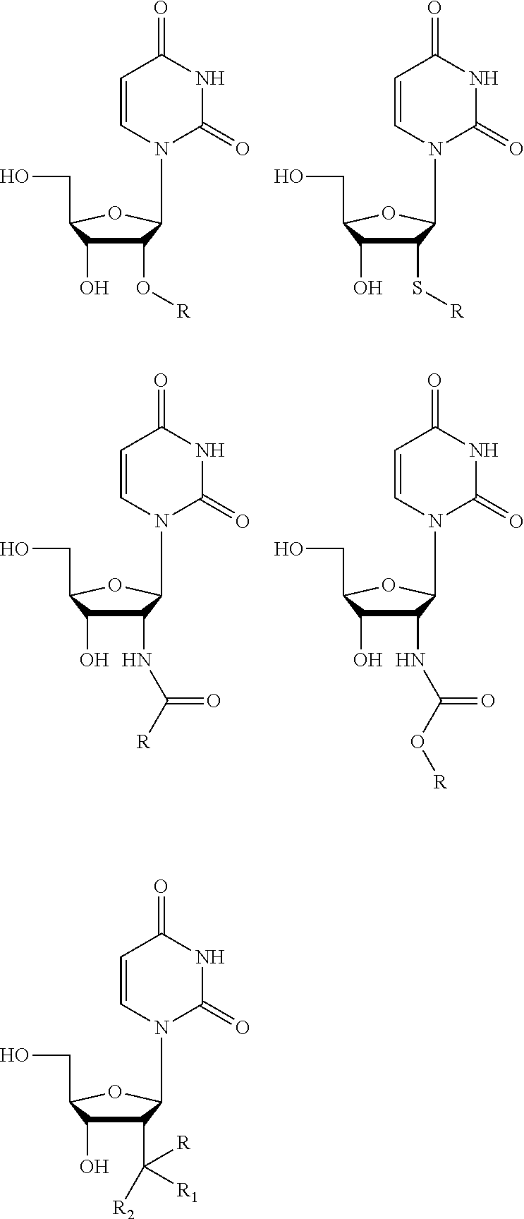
C1(C([R1])([R])[R2])C(O)C(CO)OC1N1C(=O)NC(=O)C=C1.C1(O[R])C(O)C(CO)OC1N1C(=O)NC(=O)C=C1.C1(S[R])C(O)C(CO)OC1N1C(=O)NC(=O)C=C1.C1(NC([R])=O)C(O)C(CO)OC1N1C(=O)NC(=O)C=C1.C1(NC(O[R])=O)C(O)C(CO)OC1N1C(=O)NC(=O)C=C1
